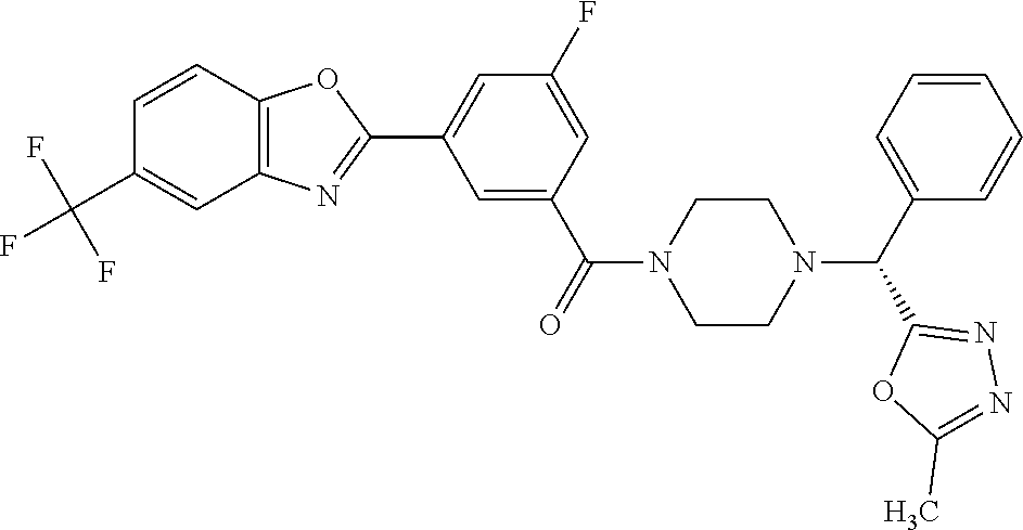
C12=C(C=CC(C(F)(F)F)=C1)OC(C1=CC(F)=CC(C(=O)N3CCN(C(C4=CC=CC=C4)C4=NN=C(C)O4)CC3)=C1)=N2
